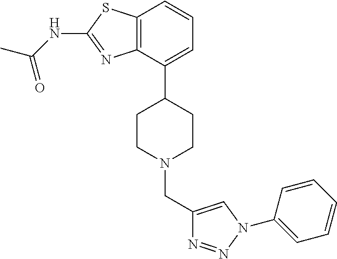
C12=C(C(C3CCN(CC4=CN(C5=CC=CC=C5)N=N4)CC3)=CC=C1)N=C(NC(C)=O)S2
